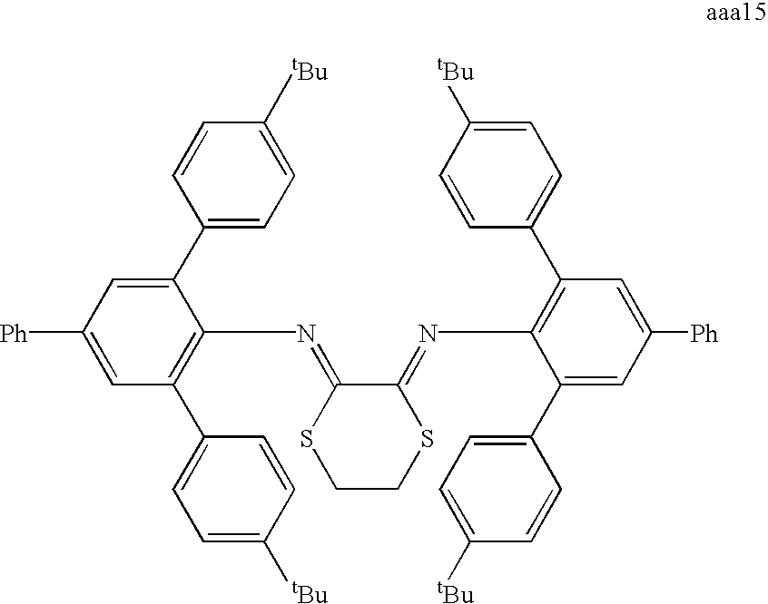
C1(C2=CC([Ph])=CC(C3=CC=C([tBu])C=C3)=C2N=C2SCCSC2=NC2=C(C3=CC=C([tBu])C=C3)C=C([Ph])C=C2C2=CC=C([tBu])C=C2)=CC=C([tBu])C=C1
